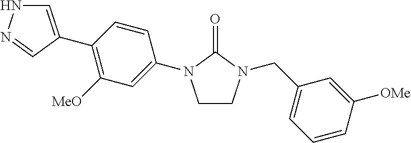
C1CN(CC2=CC=CC([OMe])=C2)C(=O)N1C1=CC([MeO])=C(C2=CNN=C2)C=C1
